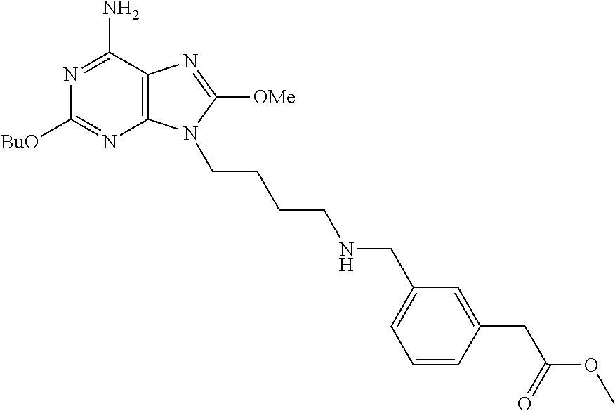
N1=C(N)C2=C(N=C1[BuO])N(CCCCNCC1=CC=CC(CC(=O)OC)=C1)C([OMe])=N2
